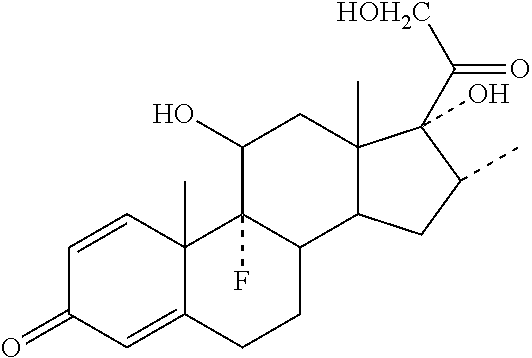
C1=CC2(C)C(=CC1=O)CCC1C2(F)C(O)CC2(C)C1CC(C)C2(C([HOH2C])=O)O
